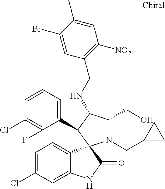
C1=C(Cl)C=C2C(=C1)C1(C(=O)N2)N(CC2CC2)C(CO)C(NCC2=C([NO2])C=C(C)C(Br)=C2)C1C1=CC=CC(Cl)=C1F
